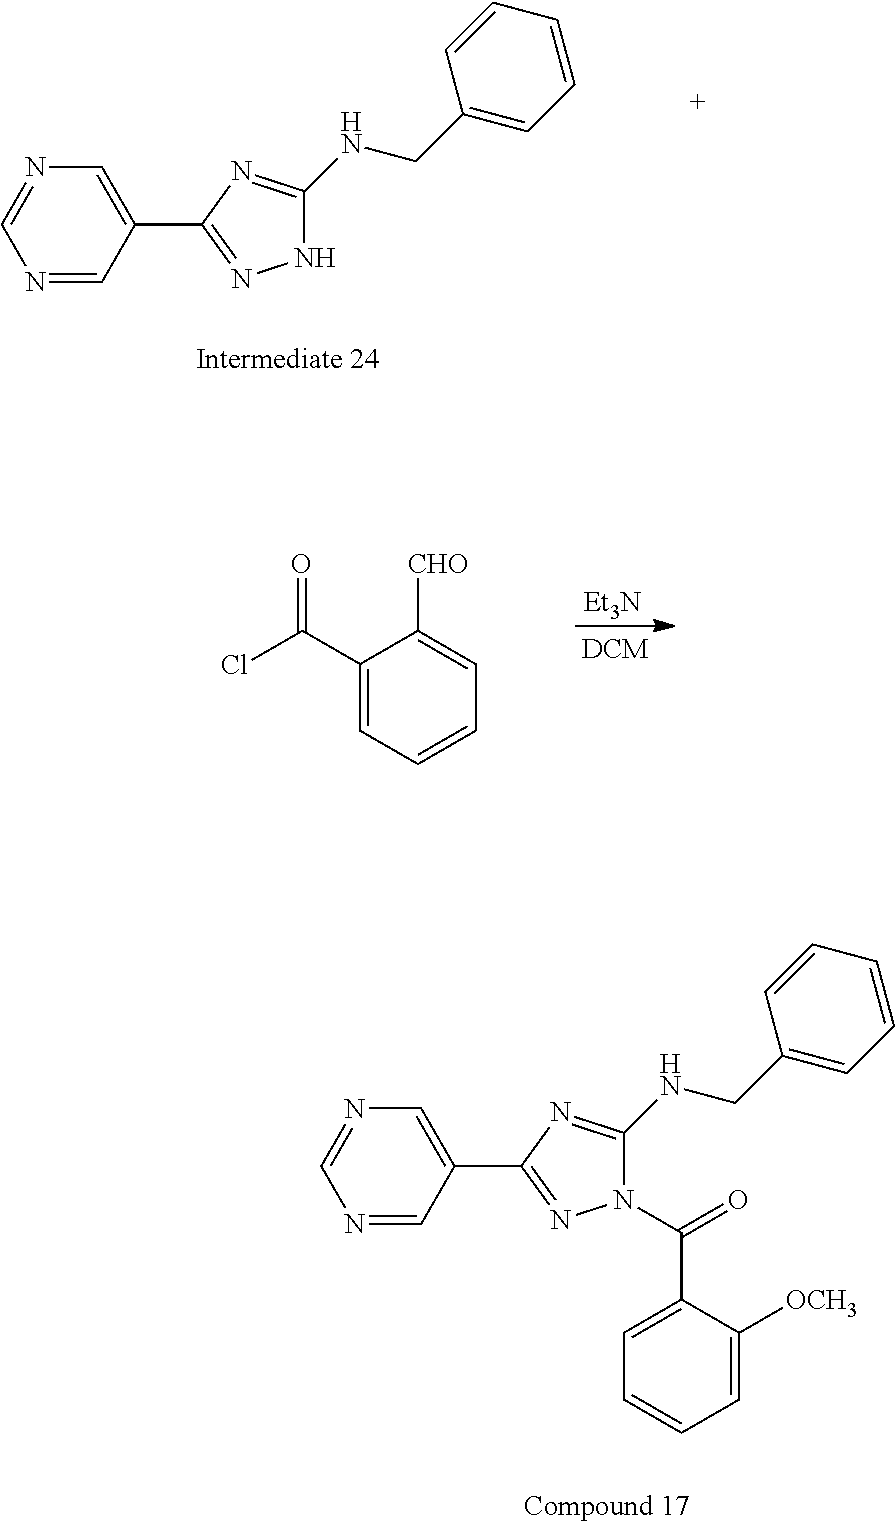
C1(C(Cl)=O)=CC=CC=C1[CHO].[Et3N].N1(C(=O)C2=CC=CC=C2[OCH3])C(NCC2=CC=CC=C2)=NC(C2=CN=CN=C2)=N1.N1C(NCC2=CC=CC=C2)=NC(C2=CN=CN=C2)=N1
